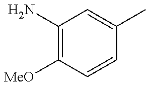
C1(N)=C([MeO])C=CC(C)=C1
